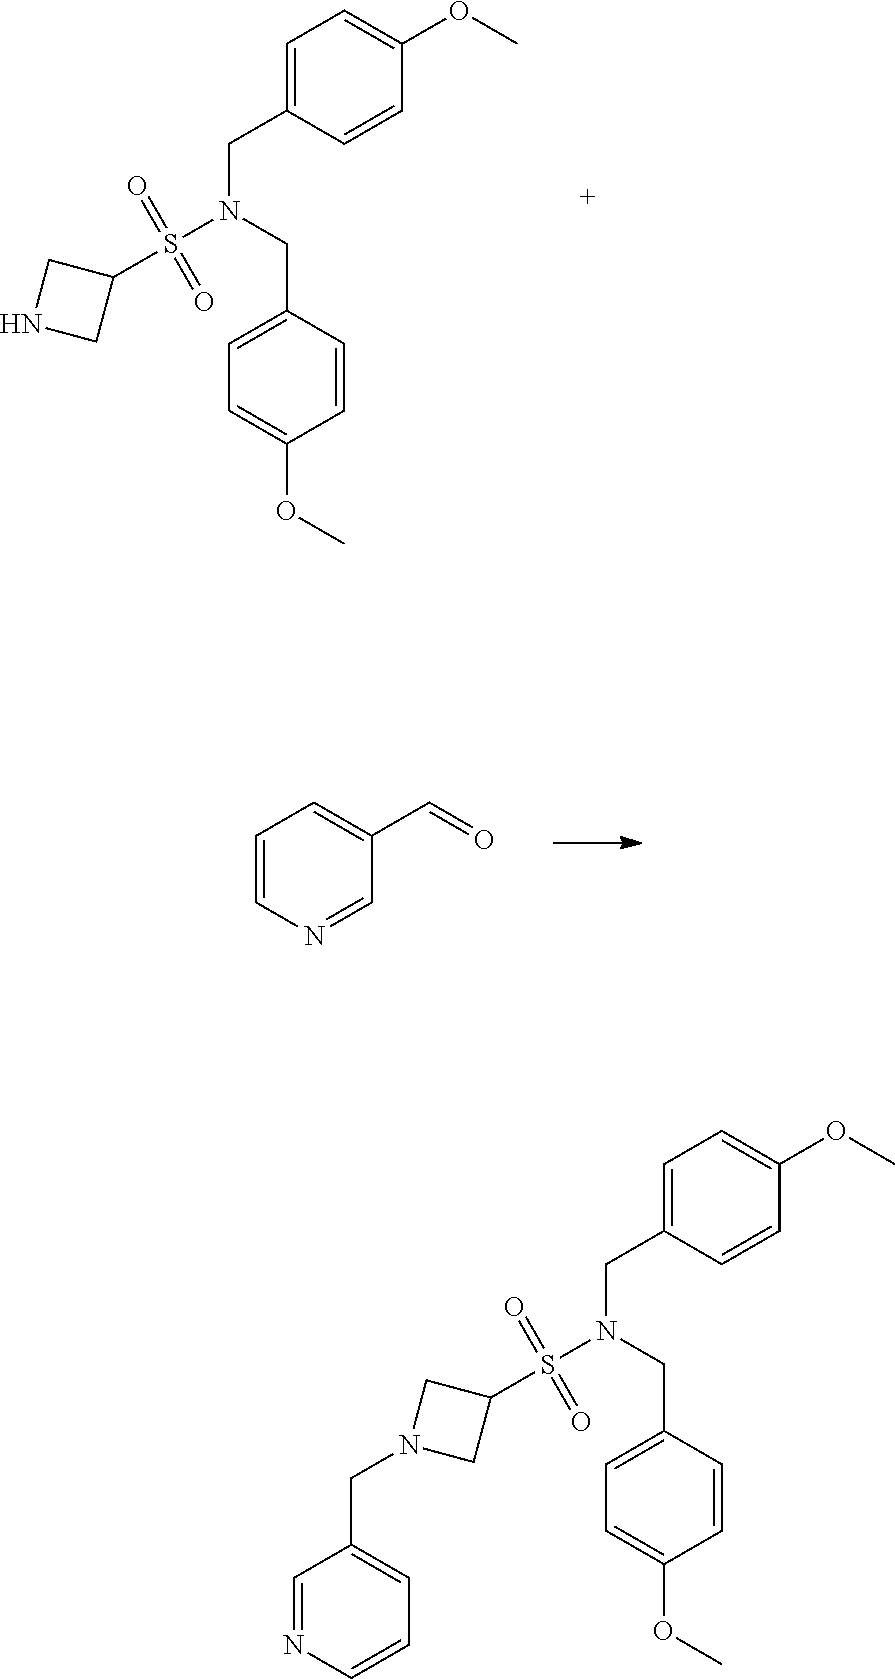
C1=C(CN(CC2=CC=C(OC)C=C2)S(=O)(=O)C2CNC2)C=CC(OC)=C1.C1=NC=CC=C1C=O.O(C)C1=CC=C(CN(CC2=CC=C(OC)C=C2)S(=O)(=O)C2CN(CC3=CC=CN=C3)C2)C=C1
